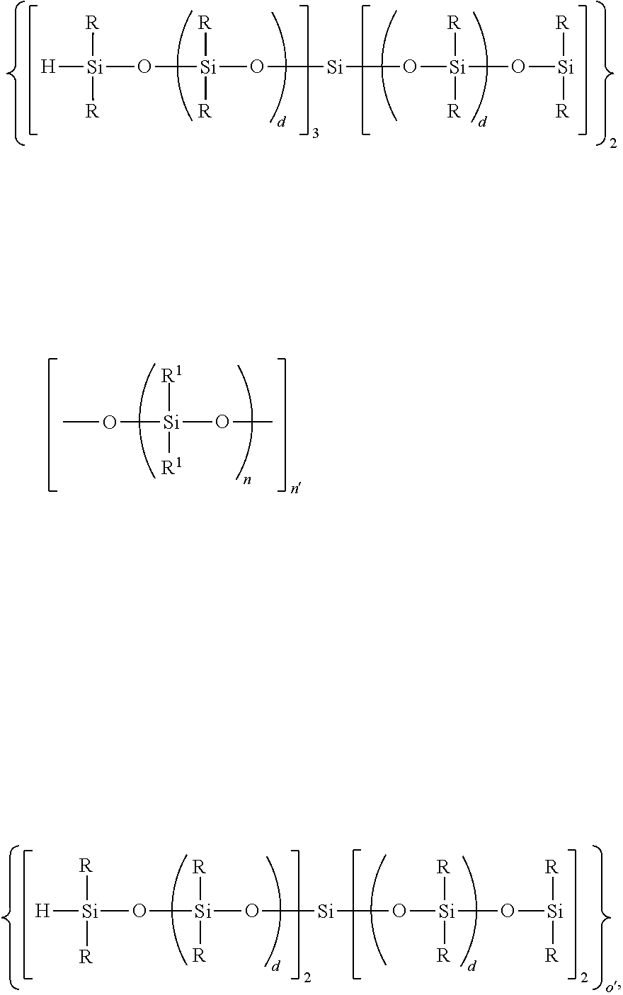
[Si](O[Si]([R])([R])O[Si]O[Si]([R])([R])O[Si]([R])[R])([H])([R])[R].[Si]([R1])([R1])(OC)OC.[Si](O[Si]([R])([R])O[Si]O[Si]([R])([R])O[Si]([R])[R])([H])([R])[R]
